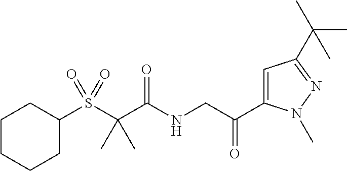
C1C(S(C(C(NCC(C2=CC(C(C)(C)C)=NN2C)=O)=O)(C)C)(=O)=O)CCCC1
